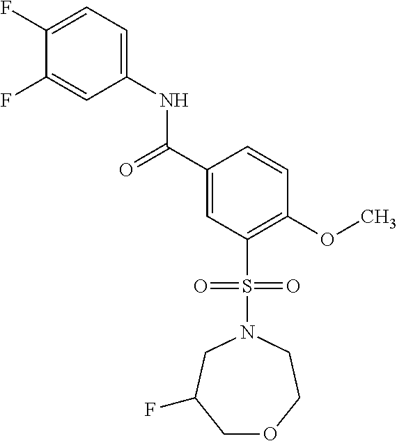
C(C1=CC(S(N2CCOCC(F)C2)(=O)=O)=C(OC)C=C1)(=O)NC1=CC=C(F)C(F)=C1
